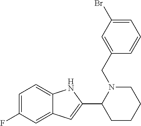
C1=C(F)C=C2C(=C1)NC(C1N(CC3=CC(Br)=CC=C3)CCCC1)=C2
